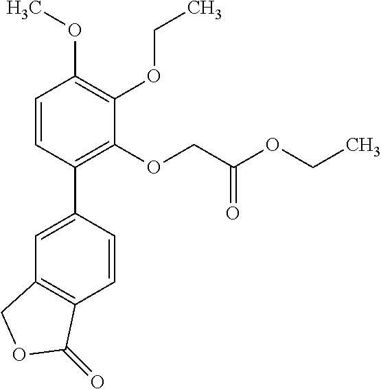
C1=C(C2=C(OCC(OCC)=O)C(OCC)=C(OC)C=C2)C=CC2=C1COC2=O
